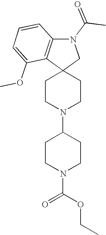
C1CN(C2CCN(C(OCC)=O)CC2)CCC12CN(C(C)=O)C1=C2C(OC)=CC=C1
